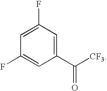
C1(C([CF3])=O)=CC(F)=CC(F)=C1
